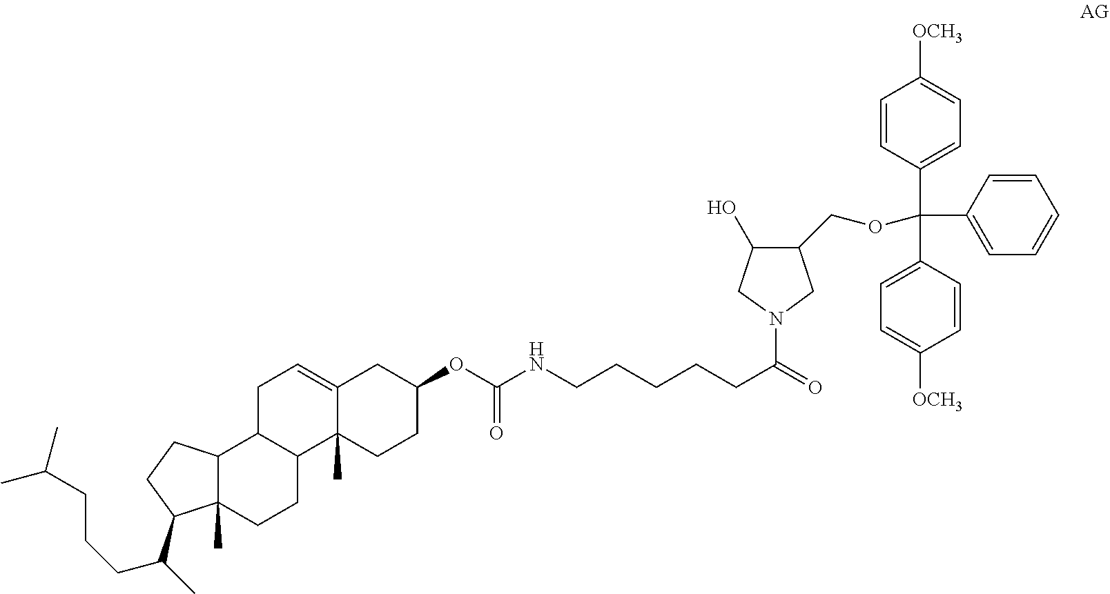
C12C(C)(CCC3C1CC=C1C3(C)CCC(OC(NCCCCCC(N3CC(COC(C4=CC=C([OCH3])C=C4)(C4=CC=CC=C4)C4=CC=C([OCH3])C=C4)C(O)C3)=O)=O)C1)C(C(C)CCCC(C)C)CC2
